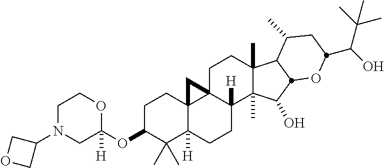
C1C(OC2([H])OCCN(C3COC3)C2)C(C)(C)C2([H])C3(C1)C1(C([H])(CC2)C2(C)C(C)(CC1)C1C(C)CC(C(C(C)(C)C)O)OC1C2O)C3
